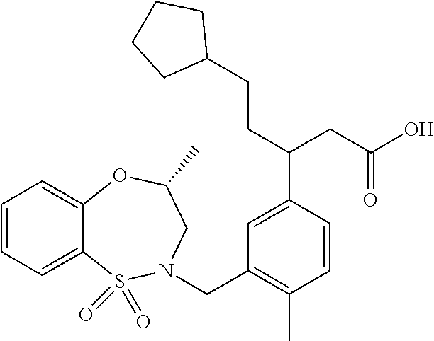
C1=CC=C2C(=C1)OC(C)CN(CC1=C(C)C=CC(C(CC(=O)O)CCC3CCCC3)=C1)S2(=O)=O
